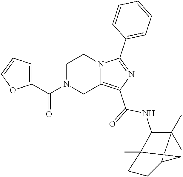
N12C(=C(C(=O)NC3C(C)(C)C4CCC3(C)C4)N=C1C1=CC=CC=C1)CN(C(=O)C1=CC=CO1)CC2
